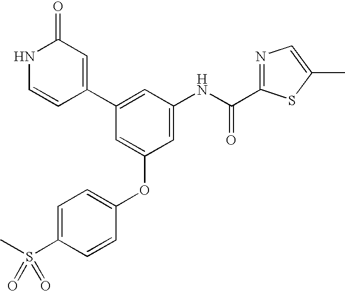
C1(C2=CC(NC(C3=NC=C(C)S3)=O)=CC(OC3=CC=C(S(C)(=O)=O)C=C3)=C2)=CC(=O)NC=C1
